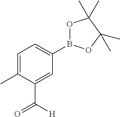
C1=C(C)C(C([H])=O)=CC(B2OC(C)(C)C(C)(C)O2)=C1
